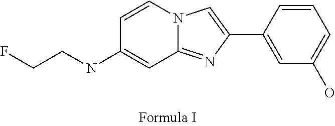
N12C(=NC(C3=CC(O)=CC=C3)=C1)C=C(NCCF)C=C2
